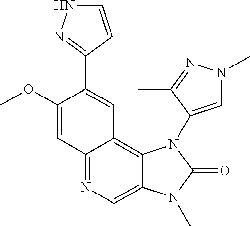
C1(OC)=CC2=NC=C3C(=C2C=C1C1=NNC=C1)N(C1=CN(C)N=C1C)C(=O)N3C
